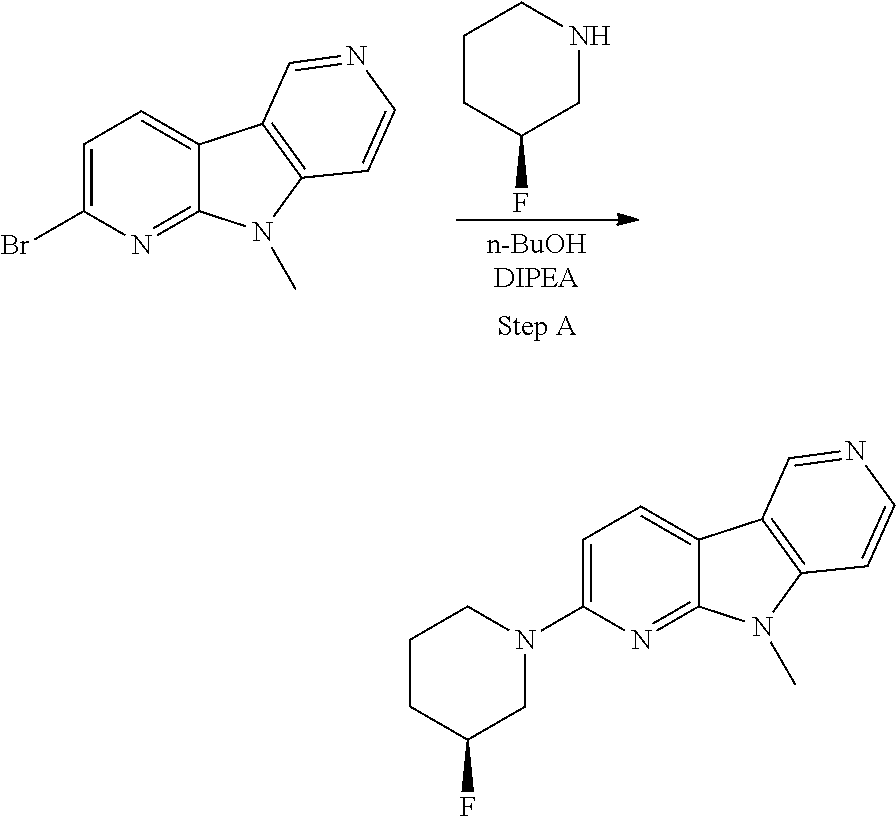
C12=CC=C(Br)N=C1N(C)C1=C2C=NC=C1.C1CC(F)CNC1.C12=CC=C(N3CCCC(F)C3)N=C1N(C)C1=C2C=NC=C1
